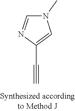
C1(C#C)=CN(C)C=N1
